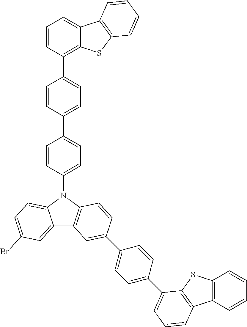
C1=CC(C2=CC=C(C3=CC=C(N4C5=CC=C(Br)C=C5C5=C4C=CC(C4=CC=C(C6=CC=CC7=C6SC6=C7C=CC=C6)C=C4)=C5)C=C3)C=C2)=C2C(=C1)C1=C(S2)C=CC=C1
